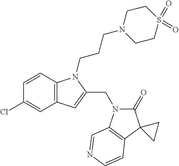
C1=CC2=C(C=C1Cl)C=C(CN1C(=O)C3(C4=C1C=NC=C4)CC3)N2CCCN1CCS(=O)(=O)CC1
